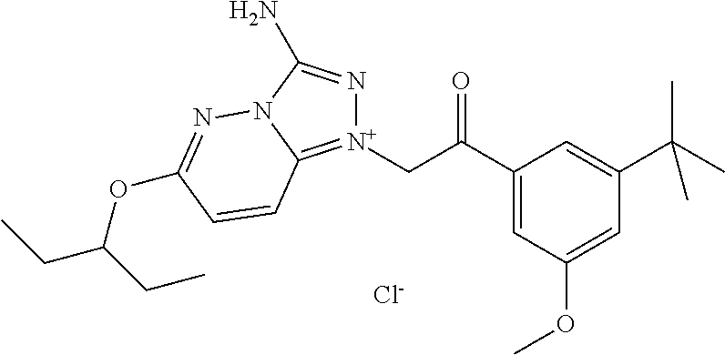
[Cl-].C(C(=O)C1=CC(OC)=CC(C(C)(C)C)=C1)[N+]1=C2N(C(N)=N1)N=C(OC(CC)CC)C=C2
